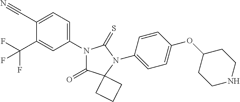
C1(C#N)=CC=C(N2C(=O)C3(N(C4=CC=C(OC5CCNCC5)C=C4)C2=S)CCC3)C=C1C(F)(F)F
